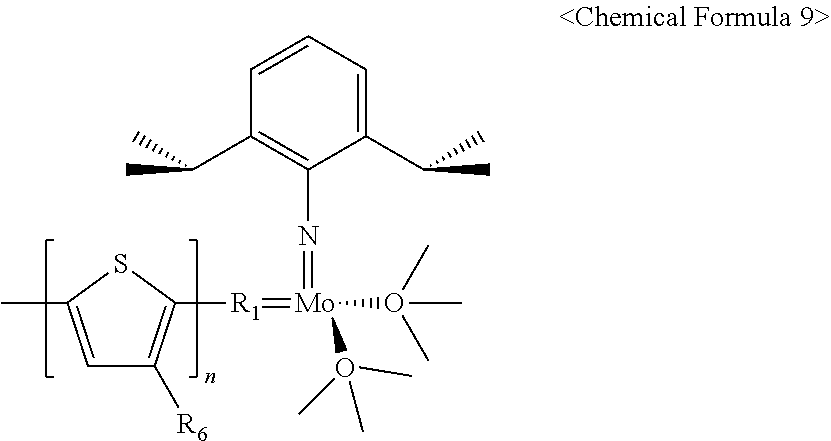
C1=C(C)SC([R1]=[Mo](=NC2=C(C(C)C)C=CC=C2C(C)C)(O(C)(C)C)O(C)(C)C)=C1[R6]
